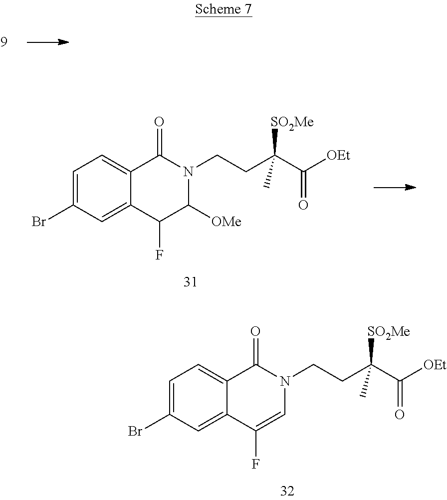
C1(=O)C2=CC=C(Br)C=C2C(F)=CN1CCC(C([OEt])=O)([SO2Me])C.C1(=O)C2=CC=C(Br)C=C2C(F)C([OMe])N1CCC(C([OEt])=O)([SO2Me])C
